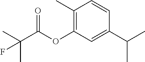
C1(C(C)C)=CC(OC(C(C)(C)F)=O)=C(C)C=C1
